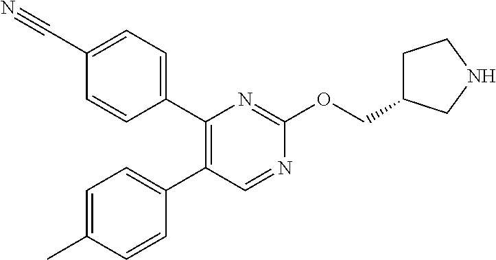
C1(C2=CC=C(C#N)C=C2)=C(C2=CC=C(C)C=C2)C=NC(OCC2CCNC2)=N1
